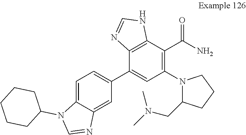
C1=C2C(=CC(C3=CC(N4C(CN(C)C)CCC4)=C(C(N)=O)C4=C3N=CN4)=C1)N=CN2C1CCCCC1
